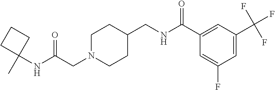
C(CN1CCC(CNC(C2=CC(C(F)(F)F)=CC(F)=C2)=O)CC1)(NC1(C)CCC1)=O
